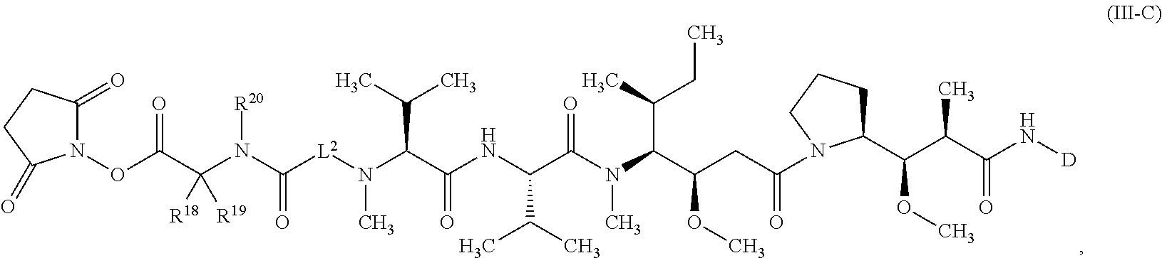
N1(OC(C(N(C([L2]N(C(C(NC(C(N(C(C(CC(=O)N2C(C(C(C(N[D])=O)C)OC)CCC2)OC)C(C)CC)C)=O)C(C)C)=O)C(C)C)C)=O)[R20])([R19])[R18])=O)C(=O)CCC1=O
